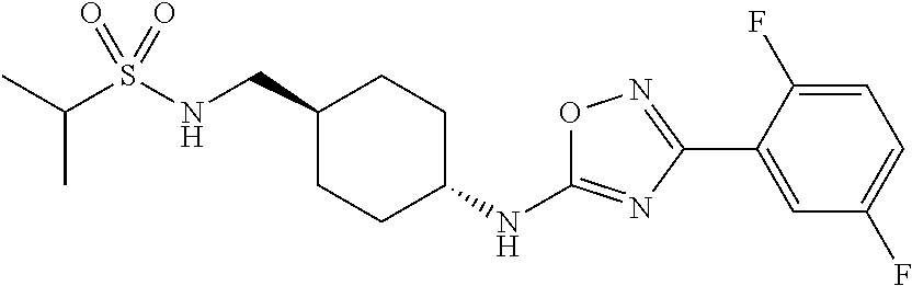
C(S(NCC1CCC(NC2=NC(C3=CC(F)=CC=C3F)=NO2)CC1)(=O)=O)(C)C
